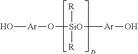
O[Ar]O[SiO]([Ar]O)([R])[R]
